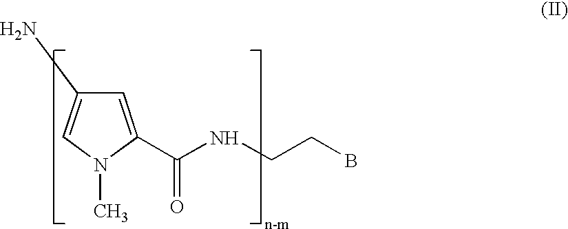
C1=C(C(NCCB)=O)N(C)C=C1N
